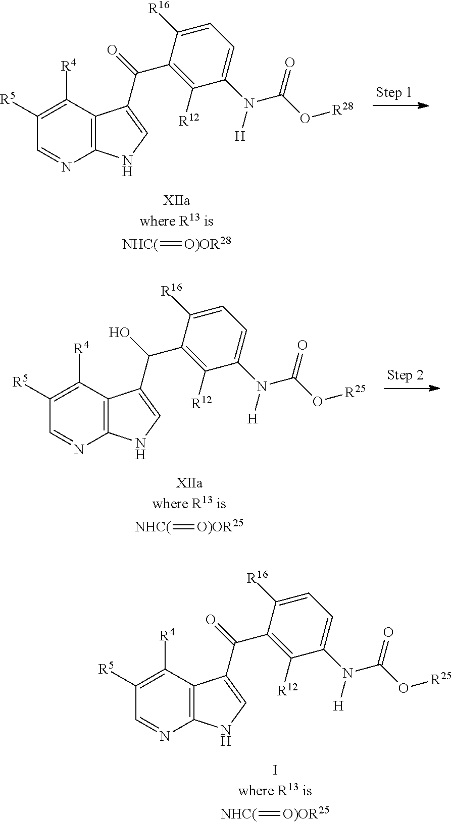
C12=C(C([R4])=C([R5])C=N1)C(C(=O)C1=C([R12])C(N(C(O[R28])=O)[H])=CC=C1[R16])=CN2.[NHC(]=[O)OR28].C12=C(C([R4])=C([R5])C=N1)C(C(O)C1=C([R12])C(N(C(O[R25])=O)[H])=CC=C1[R16])=CN2.[NHC(]=[O)OR25].C12=C(C([R4])=C([R5])C=N1)C(C(=O)C1=C([R12])C(N(C(O[R25])=O)[H])=CC=C1[R16])=CN2.[NHC(]=[O)OR25]
